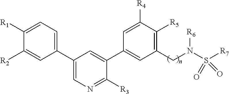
C1(C2=CN=C([R3])C(C3=CC(CN([R6])S([R7])(=O)=O)=C([R5])C([R4])=C3)=C2)=CC=C([R1])C([R2])=C1
